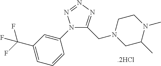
N1(C2=CC(C(F)(F)F)=CC=C2)C(CN2CC(C)N(C)CC2)=NN=N1
